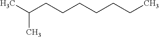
CC(CCCCCCC)C
